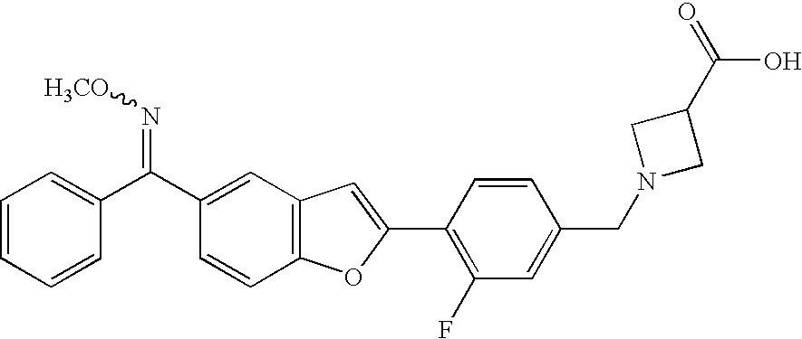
C1(C(C2=CC3=C(C=C2)OC(C2=C(F)C=C(CN4CC(C(=O)O)C4)C=C2)=C3)=N[H3CO])=CC=CC=C1
